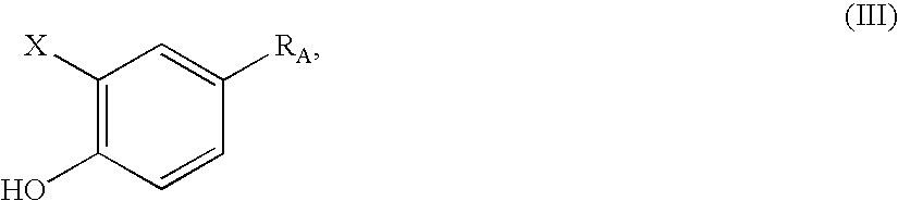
C1([X])=C(O)C=CC([RA])=C1
